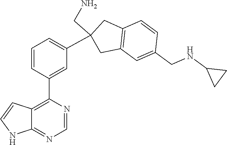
C12=C(C3=CC(C4(CN)CC5=C(C4)C=CC(CNC4CC4)=C5)=CC=C3)N=CN=C1NC=C2
